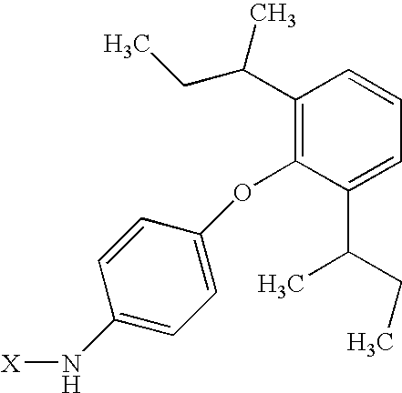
[X]NC1=CC=C(OC2=C(C(C)CC)C=CC=C2C(CC)C)C=C1
